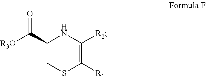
C1(C([R3O])=O)CSC([R1])=C([R2])N1
